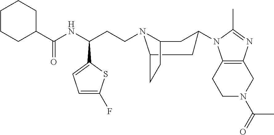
C1N(C(C)=O)CC2=C(C1)N(C1CC3N(CCC(C4=CC=C(F)S4)NC(C4CCCCC4)=O)C(CC3)C1)C(C)=N2
